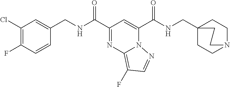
C1(Cl)=C(F)C=CC(CNC(C2=NC3=C(F)C=NN3C(C(NCC34CCN(CC3)CC4)=O)=C2)=O)=C1
